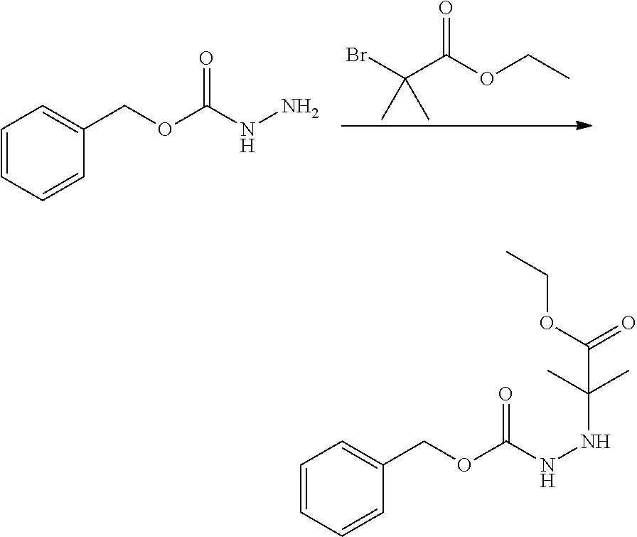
C1=CC=CC(COC(NN)=O)=C1.BrC(C(OCC)=O)(C)C.C1=CC=CC(COC(NNC(C)(C)C(OCC)=O)=O)=C1
